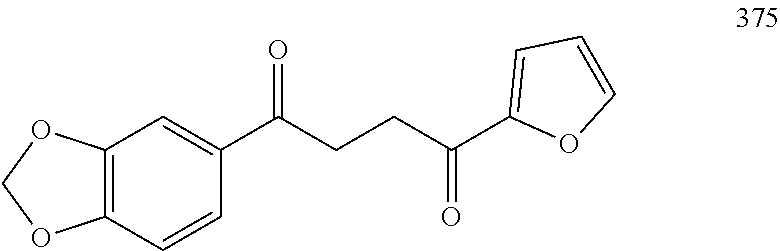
C12=C(C=CC(C(CCC(C3=CC=CO3)=O)=O)=C1)OCO2
